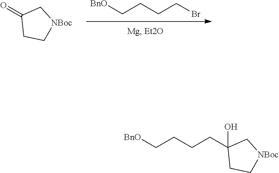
[BnO]CCCCBr.O=C1CC[NBoc]C1.C(C1(O)CC[NBoc]C1)CCC[BnO]
